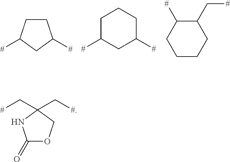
C1CC([#])CC1[#].C1C([#])CC([#])CC1.C1CCC(C[#])C([#])C1.C1(=O)OCC(C[#])(C[#])N1
